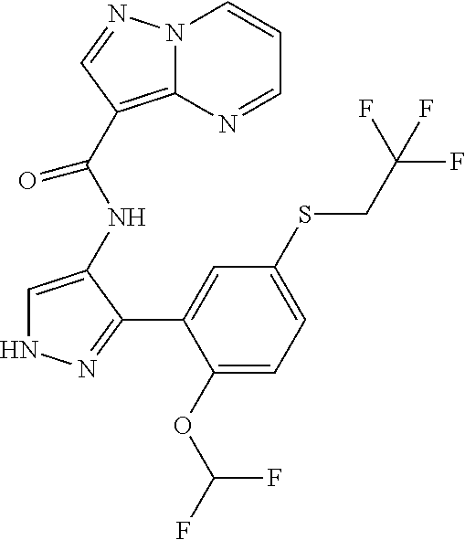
C1=C(NC(C2=C3N(C=CC=N3)N=C2)=O)C(C2=CC(SCC(F)(F)F)=CC=C2OC(F)F)=NN1
